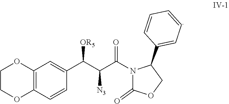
N1(C(C(C(C2=CC3=C(C=C2)OCCO3)[OR5])[N3])=O)C(=O)OCC1C1=CC=CC=C1
